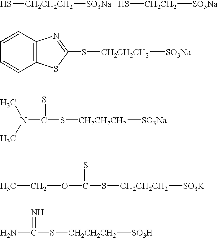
S[CH2CH2CH2][SO3Na].S[CH2CH2][SO3Na].C1=CC2=C(C=C1)SC(S[CH2CH2CH2][SO3Na])=N2.C(S[CH2CH2CH2][SO3Na])(N(C)C)=S.C(S[CH2CH2CH2][SO3K])(OCC)=S.C(S[CH2CH2CH2][SO3H])(N)=N
